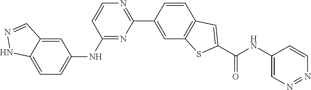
C1(NC2=CC=C3C(=C2)C=NN3)=NC(C2=CC3=C(C=C2)C=C(C(NC2=CN=NC=C2)=O)S3)=NC=C1
